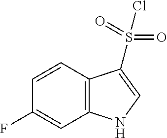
C12=C(C=CC(F)=C1)C(S(=O)(=O)Cl)=CN2
